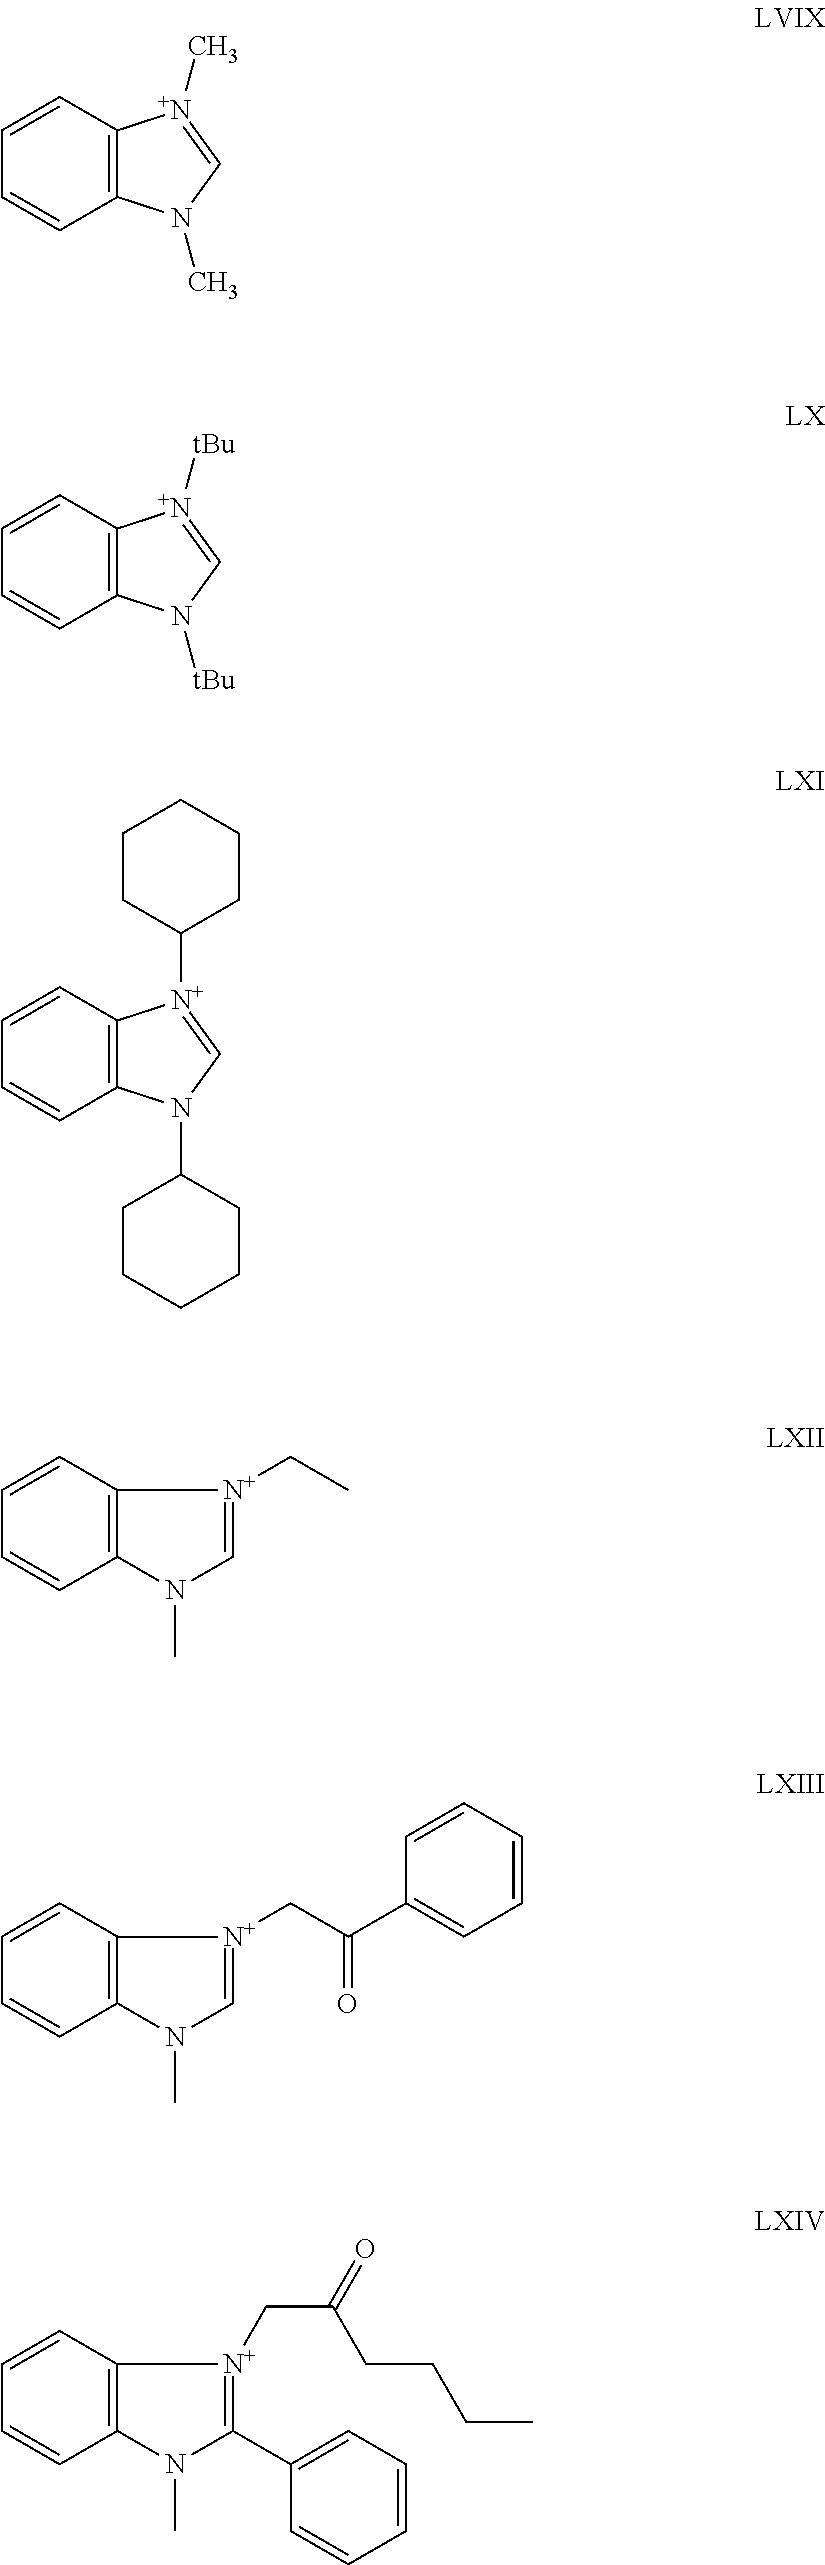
C12=C(N(C)C=[N+]1C)C=CC=C2.C12=C(N([tBu])C=[N+]1[tBu])C=CC=C2.C12=C(N(C3CCCCC3)C=[N+]1C1CCCCC1)C=CC=C2.C12=C(C=CC=C1)N(C)C=[N+]2CC.C12=C(C=CC=C1)N(C)C=[N+]2CC(C1=CC=CC=C1)=O.C12=C(C=CC=C1)N(C)C(C1=CC=CC=C1)=[N+]2CC(=O)CCCC
